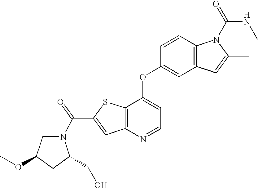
C12=C(C(OC3=CC4=C(C=C3)N(C(=O)NC)C(C)=C4)=CC=N1)SC(C(=O)N1CC(OC)CC1CO)=C2
